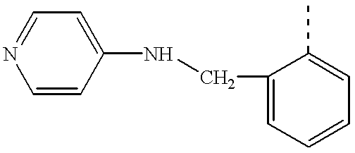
C1=CC(NCC2=CC=CC=C2C)=CC=N1
